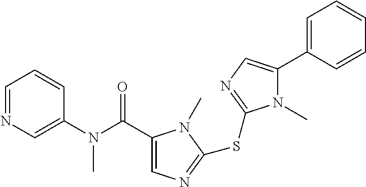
C1(C(N(C2=CN=CC=C2)C)=O)=CN=C(SC2=NC=C(C3=CC=CC=C3)N2C)N1C
